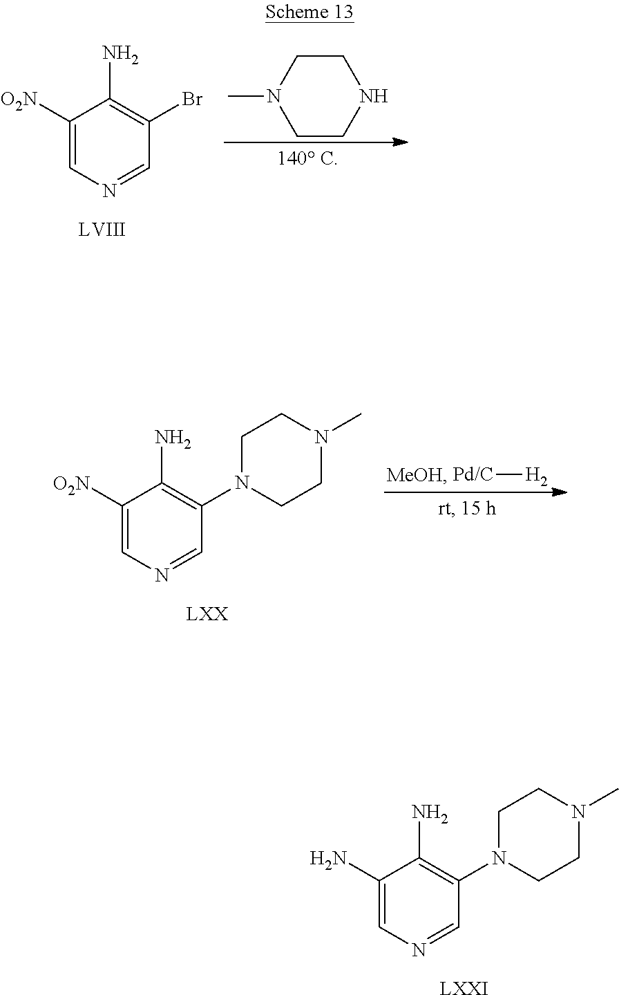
C1([O2N])=CN=CC(Br)=C1N.[LVIII].CN1CCNCC1.[Pd/C][H2].C1([O2N])=CN=CC(N2CCN(C)CC2)=C1N.[LXX].C1(N)=CN=CC(N2CCN(C)CC2)=C1N.[LXXI]
